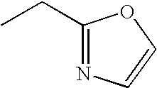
C1(CC)=NC=CO1
